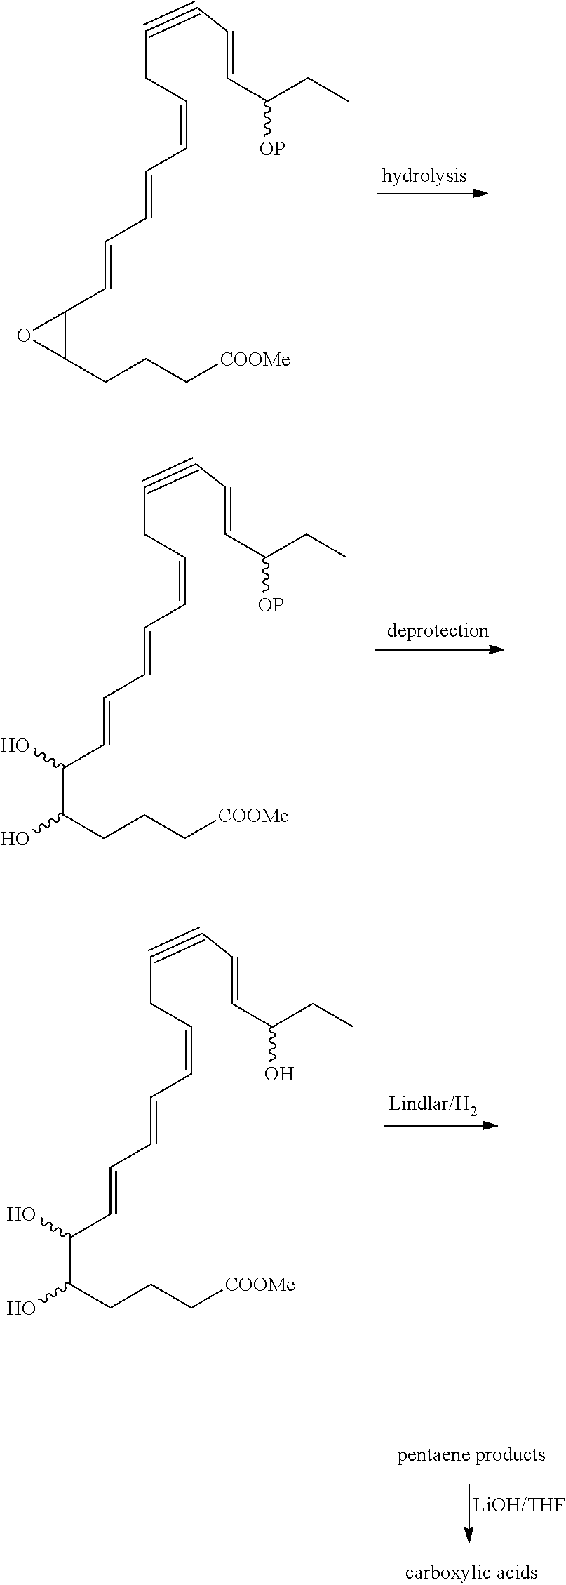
C(#CCC=CC=CC=CC1C(CCC[COOMe])O1)C=CC(CC)[OP].C(#CCC=CC=CC=CC(C(CCC[COOMe])O)O)C=CC(CC)[OP].C(#CCC=CC=CC=CC(C(CCC[COOMe])O)O)C=CC(CC)O
